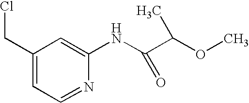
C1(CCl)=CC=NC(NC(C(OC)C)=O)=C1
